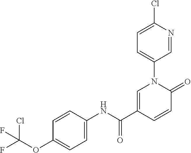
C1=C(C(NC2=CC=C(OC(F)(Cl)F)C=C2)=O)C=CC(=O)N1C1=CC=C(Cl)N=C1
